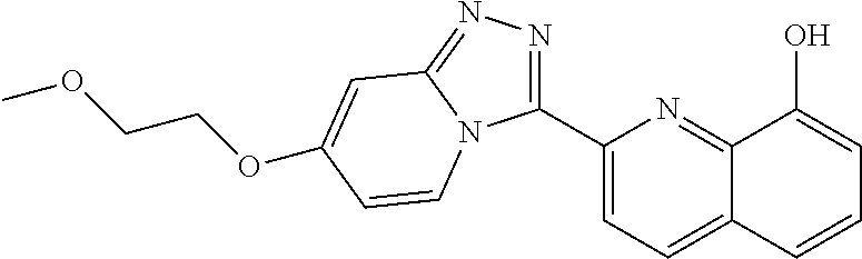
C1(C2=NN=C3N2C=CC(OCCOC)=C3)=CC=C2C(=N1)C(O)=CC=C2
